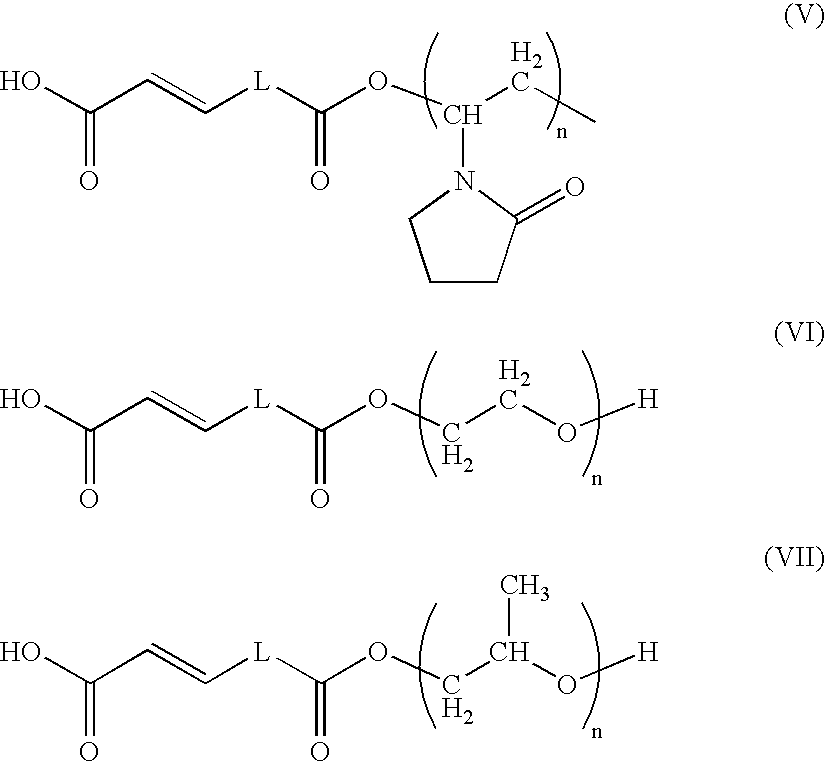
OC(C=C[L]C(OC(CC)N1CCCC1=O)=O)=O.OC(C=C[L]C(OCCO[H])=O)=O.OC(C=C[L]C(OCC(O[H])C)=O)=O
